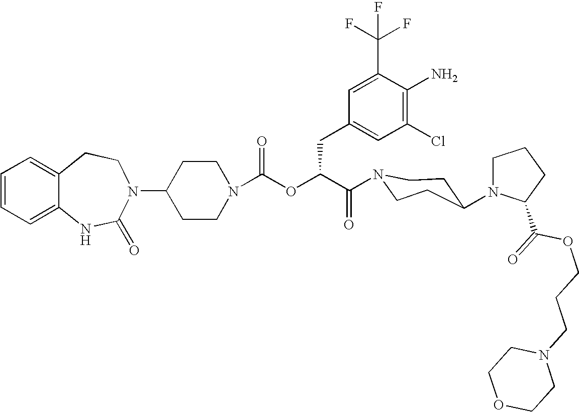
C12=CC=CC=C1NC(=O)N(C1CCN(C(OC(C(=O)N3CCC(N4CCCC4C(=O)OCCCN4CCOCC4)CC3)CC3=CC(Cl)=C(N)C(C(F)(F)F)=C3)=O)CC1)CC2
